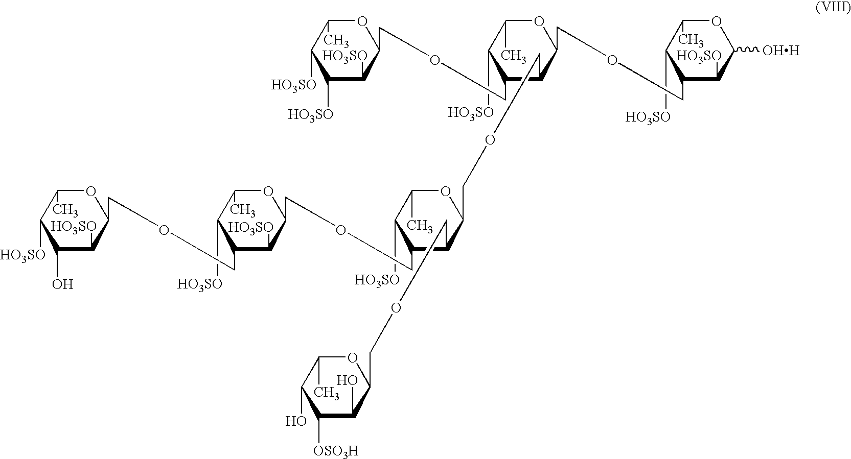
C1([HO3SO])C(COCC2C(COCC3C(COCC4C(O)C([OSO3H])C(O)C(C)O4)C(COCC4C([HO3SO])C(COCC5C([HO3SO])C(O)C([HO3SO])C(C)O5)C([HO3SO])C(C)O4)C([HO3SO])C(C)O3)C(COCC3C([HO3SO])C([HO3SO])C([HO3SO])C(C)O3)C([HO3SO])C(C)O2)C([HO3SO])C([OHH])OC1C
